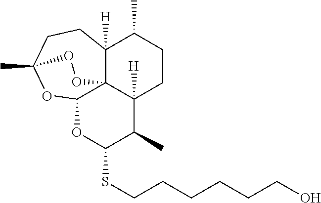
C12([H])C34C([H])(CCC1C)C(C)C(SCCCCCCO)OC3OC(C)(CC2)OO4
